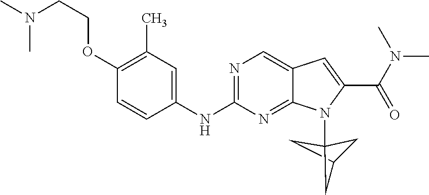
C1C2CC1(N1C3=NC(NC4=CC(C)=C(OCCN(C)C)C=C4)=NC=C3C=C1C(N(C)C)=O)C2
